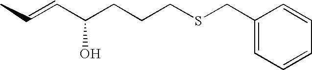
CC=CC(CCCSCC1=CC=CC=C1)O
